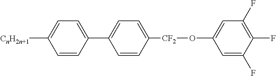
C1(C2=CC=C([CnH2n+1])C=C2)=CC=C([CF2]OC2=CC(F)=C(F)C(F)=C2)C=C1
